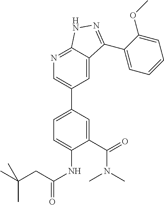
C1(C(N(C)C)=O)=CC(C2=CN=C3C(=C2)C(C2=CC=CC=C2OC)=NN3)=CC=C1NC(CC(C)(C)C)=O
